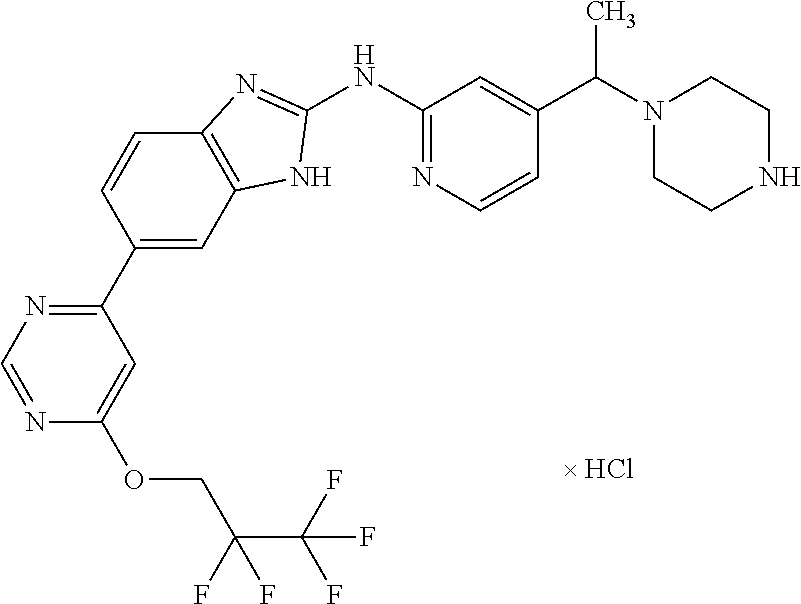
N1=CN=C(C2=CC3=C(C=C2)N=C(NC2=NC=CC(C(N4CCNCC4)C)=C2)N3)C=C1OCC(F)(F)C(F)(F)F
